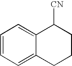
C1=CC=C2C(=C1)C([CN])CCC2
